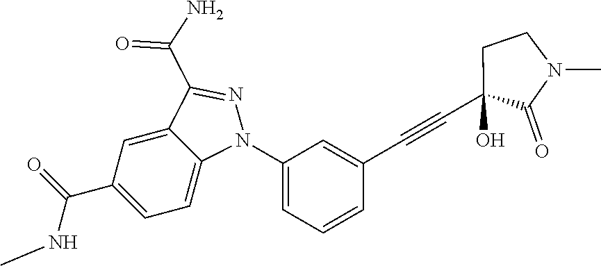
C1(N2C3=CC=C(C(=O)NC)C=C3C(C(N)=O)=N2)=CC=CC(C#CC2(O)C(=O)N(C)CC2)=C1
